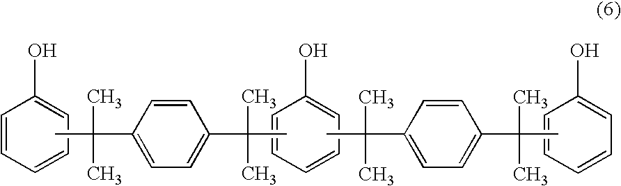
C1=CC=C(O)C=C1.C1(C(C)(C)C)=CC=C(C(C)(C)C)C=C1.C1=CC=C(O)C=C1.C1=CC=C(O)C=C1.CC(C)(C)C1=CC=C(C(C)(C)C)C=C1
